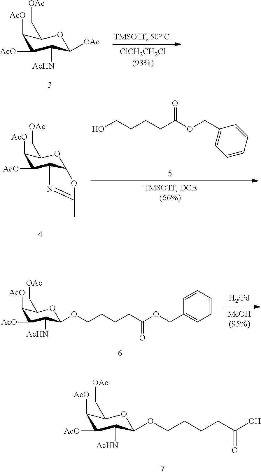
C1([AcO])C([AcO])C([AcHN])C([OAc])OC1C[OAc].C1([AcO])C([AcO])C2C(OC1C[OAc])OC(C)=N2.OCCCCC(OCC1=CC=CC=C1)=O.C(CCCC(O)=O)OC1C([AcHN])C([AcO])C([AcO])C(C[OAc])O1.C(CCCC(OCC1=CC=CC=C1)=O)OC1C([AcHN])C([AcO])C([AcO])C(C[OAc])O1
